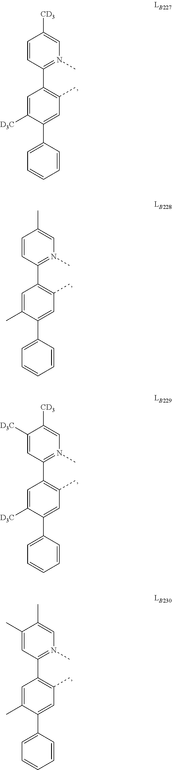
C1([CD3])=CN(C)=C(C2=C(C)C=C(C3=CC=CC=C3)C([D3C])=C2)C=C1.C1(C)=CN(C)=C(C2=C(C)C=C(C3=CC=CC=C3)C(C)=C2)C=C1.C1([CD3])=CN(C)=C(C2=C(C)C=C(C3=CC=CC=C3)C([D3C])=C2)C=C1[D3C].C1(C)=CN(C)=C(C2=C(C)C=C(C3=CC=CC=C3)C(C)=C2)C=C1C
